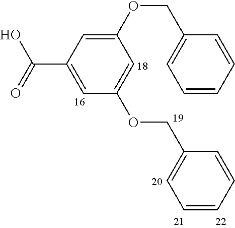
C1(OCC2=CC=CC=C2)=CC(C(O)=O)=CC(OCC2=CC=CC=C2)=C1
